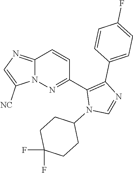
C12=NC=C([NC])N1N=C(C1=C(C3=CC=C(F)C=C3)N=CN1C1CCC(F)(F)CC1)C=C2
